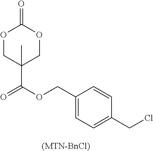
O1CC(C)(C(=O)OCC2=CC=C(CCl)C=C2)COC1=O.[(MTN-BnCl)]
